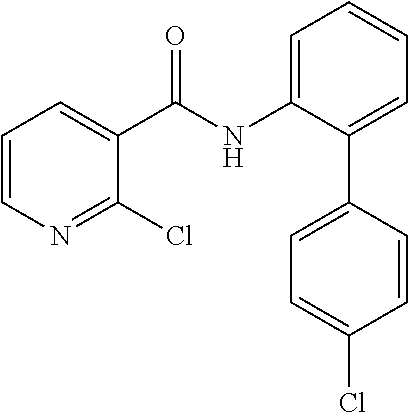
C1=CN=C(Cl)C(C(=O)NC2=CC=CC=C2C2=CC=C(Cl)C=C2)=C1
